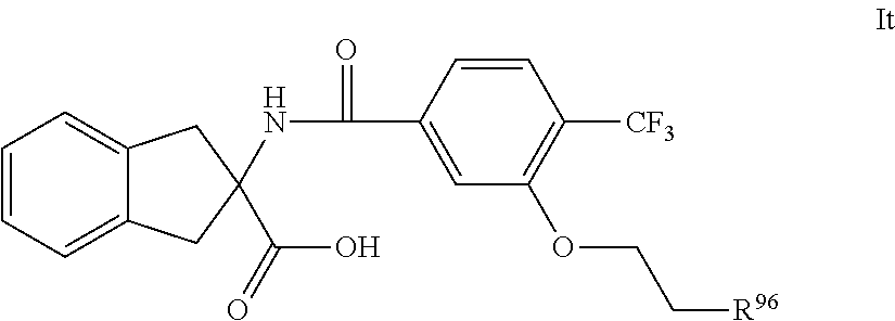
C1=CC=C2C(=C1)CC(C(O)=O)(NC(=O)C1=CC(OCC[R96])=C([CF3])C=C1)C2
